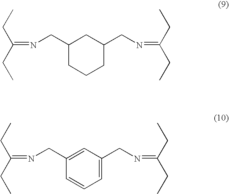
C1(CN=C(CC)CC)CCCC(CN=C(CC)CC)C1.C1(CN=C(CC)CC)=CC(CN=C(CC)CC)=CC=C1
